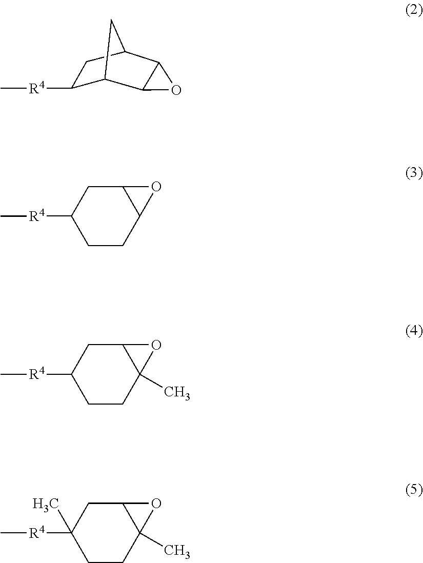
C1([R4]C)C2C3C(C(C1)C2)O3.C1CC2C(CC1[R4]C)O2.C1CC2(C)C(CC1[R4]C)O2.C1CC2(C)C(CC1([R4]C)C)O2
